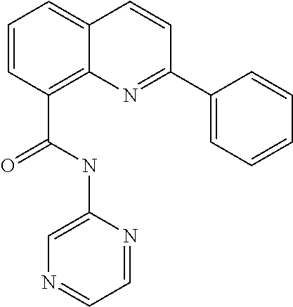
C1=CC(C(NC2=CN=CC=N2)=O)=C2C(=C1)C=CC(C1=CC=CC=C1)=N2
